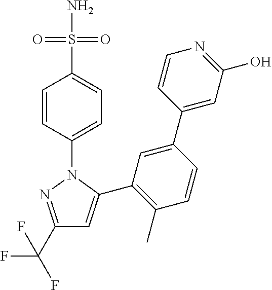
C1(C(F)(F)F)=NN(C2=CC=C(S(N)(=O)=O)C=C2)C(C2=C(C)C=CC(C3=CC(O)=NC=C3)=C2)=C1
